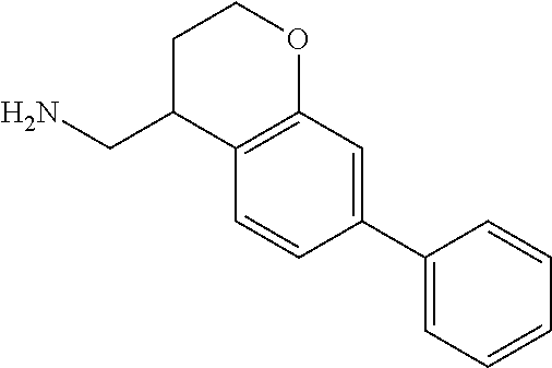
NCC1C2=C(OCC1)C=C(C1=CC=CC=C1)C=C2
